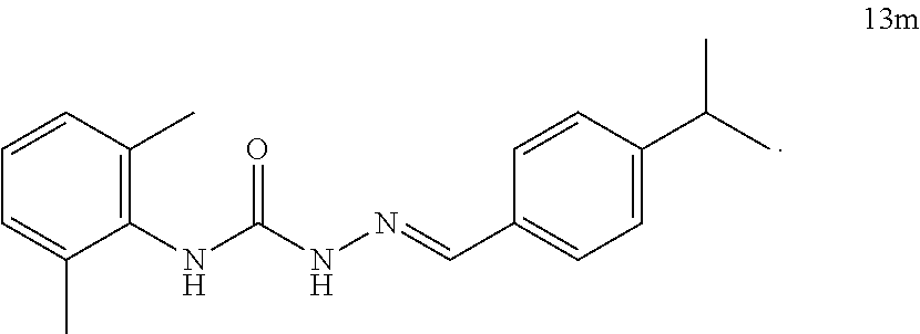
C1=CC(C)=C(NC(NN=CC2=CC=C(C(C)C)C=C2)=O)C(C)=C1
